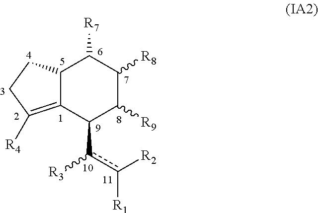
C12C(=C([R4])CC1)C(c(c([R2])[R1])[R3])C([R9])C([R8])C2[R7]
